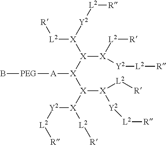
[PEG]([A][X]([X]([X]([L2][R])[Y2][L2][R])[X]([L2][R])[Y2][L2][R])[X]([X]([L2][R])[Y2][L2][R])[X]([Y2][L2][R])[L2][R])B
